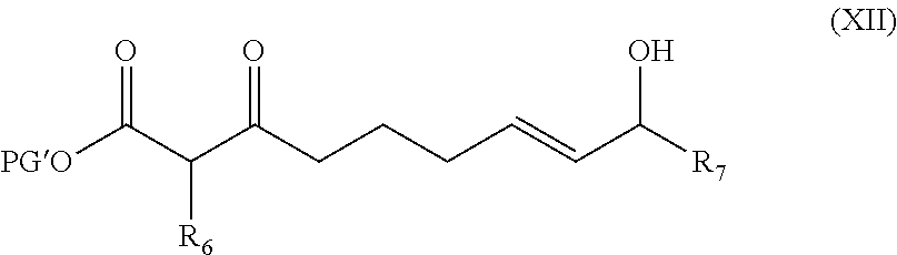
[PGO]C(C(C(CCCC=CC([R7])O)=O)[R6])=O
